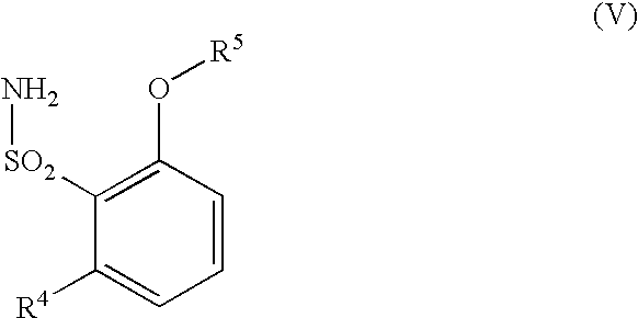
[SO2](C1=C(O[R5])C=CC=C1[R4])N
